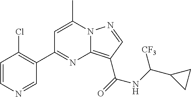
C1=CN=CC(C2=NC3=C(C(NC([CF3])C4CC4)=O)C=NN3C(C)=C2)=C1Cl
